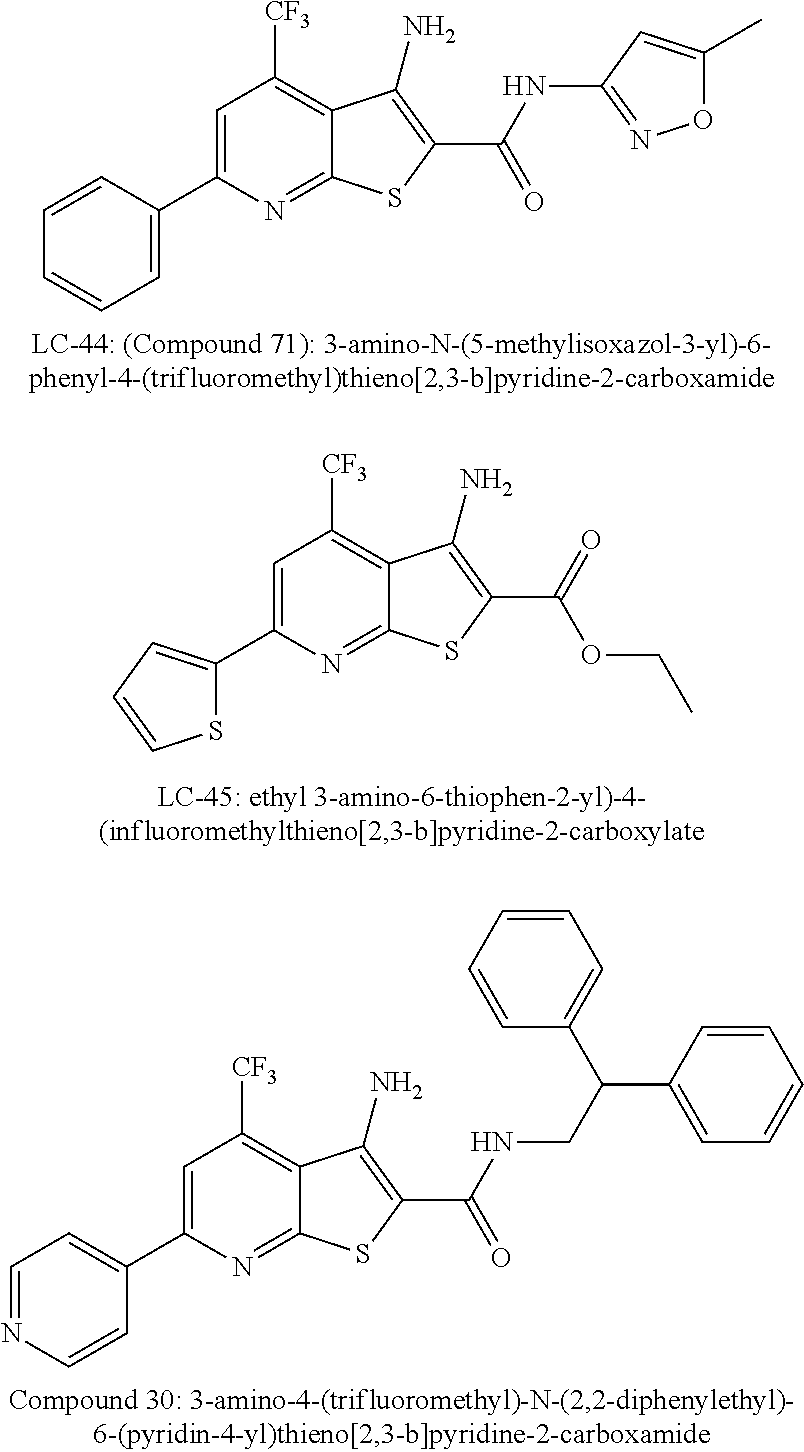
C1=C(C2=CC=CC=C2)N=C2C(=C1[CF3])C(N)=C(C(NC1=NOC(C)=C1)=O)S2.C1=C(C2=CC=CS2)N=C2C(=C1[CF3])C(N)=C(C(=O)OCC)S2.C1=C(C2=CC=NC=C2)N=C2C(=C1[CF3])C(N)=C(C(NCC(C1=CC=CC=C1)C1=CC=CC=C1)=O)S2
